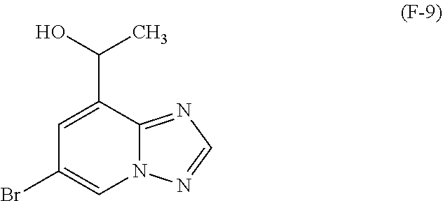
N12C(=NC=N1)C(C(O)C)=CC(Br)=C2
